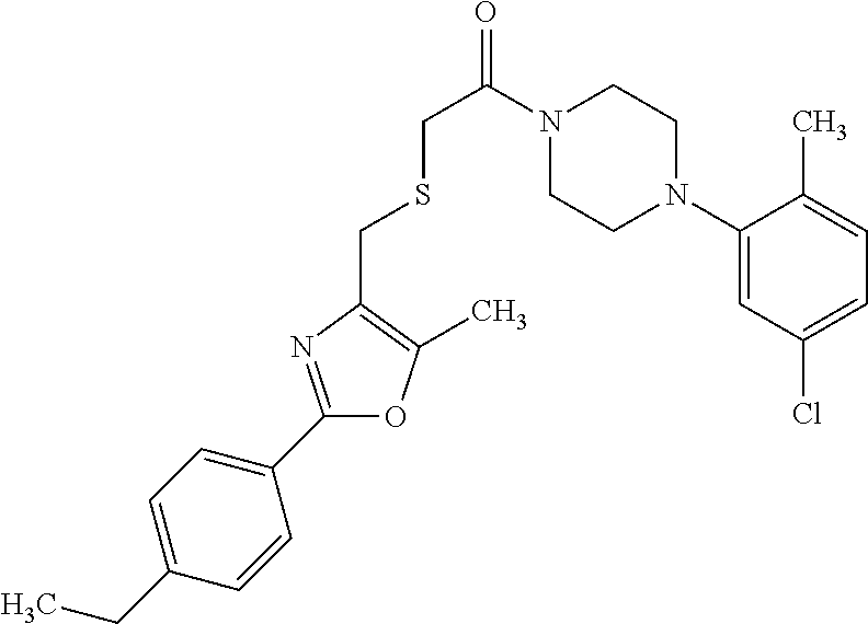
C1(CC)=CC=C(C2=NC(CSCC(=O)N3CCN(C4=CC(Cl)=CC=C4C)CC3)=C(C)O2)C=C1
